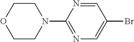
N1=C(N2CCOCC2)N=CC(Br)=C1
